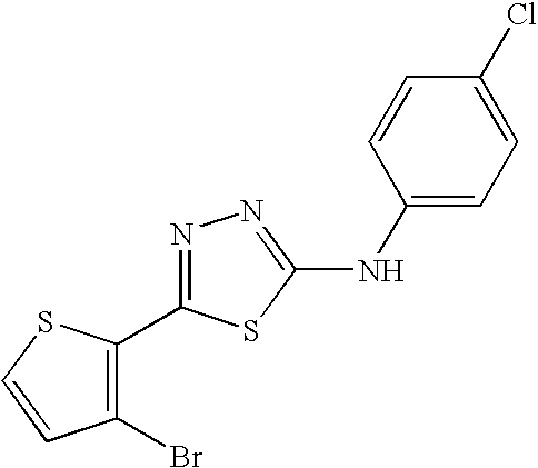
C1(Cl)=CC=C(NC2=NN=C(C3=C(Br)C=CS3)S2)C=C1
